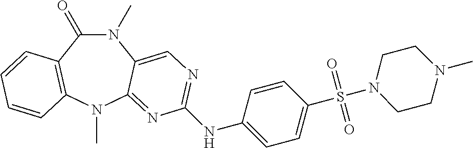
N1(C)C(=O)C2=C(N(C)C3=NC(NC4=CC=C(S(=O)(=O)N5CCN(C)CC5)C=C4)=NC=C13)C=CC=C2
